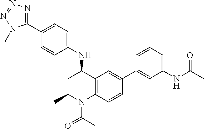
N(C1CC(C)N(C(C)=O)C2=C1C=C(C1=CC(NC(C)=O)=CC=C1)C=C2)C1=CC=C(C2=NN=NN2C)C=C1
